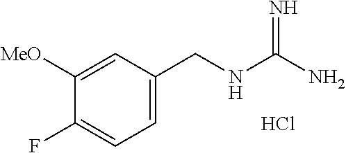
C1=C(CNC(N)=N)C=C([MeO])C(F)=C1.Cl
